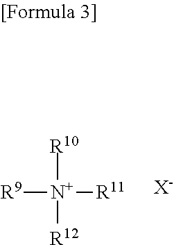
[R9][N+]([R12])([R10])[R11].[X-]
